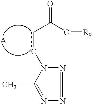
C1(C)=NN=NN1ccC(=O)O[R9]
